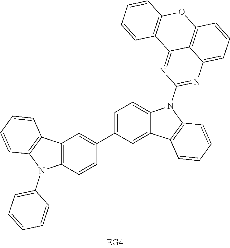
C12=C(C=CC(C3=CC=C4C(=C3)C3=C(N4C4=NC5=CC=CC6=C5C(=N4)C4=C(O6)C=CC=C4)C=CC=C3)=C1)N(C1=CC=CC=C1)C1=C2C=CC=C1
